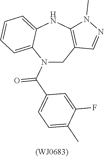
N1(C(C2=CC=C(C)C(F)=C2)=O)CC2=C(NC3=CC=CC=C13)N(C)N=C2
